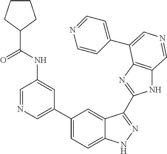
C1(C2=CN=CC(NC(C3CCCC3)=O)=C2)=CC=C2C(=C1)C(C1=NC3=C(N1)C=NC=C3C1=CC=NC=C1)=NN2
